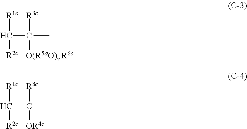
[R1c]C([R2c])C([O(R5aO)v R6c])(C)[R3c].[R1c]C([R2c])C([OR4c])(C)[R3c]
